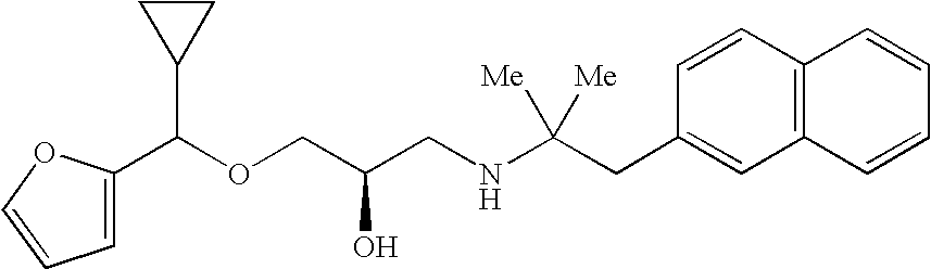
C1(C(OCC(CNC(CC2=CC3=C(C=C2)C=CC=C3)([Me])[Me])O)C2CC2)=CC=CO1
